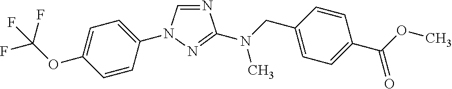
C1=C(OC(F)(F)F)C=CC(N2C=NC(N(CC3=CC=C(C(OC)=O)C=C3)C)=N2)=C1
